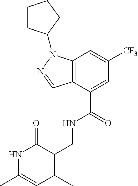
C12=C(C(C(=O)NCC3=C(C)C=C(C)NC3=O)=CC([CF3])=C1)C=NN2C1CCCC1
